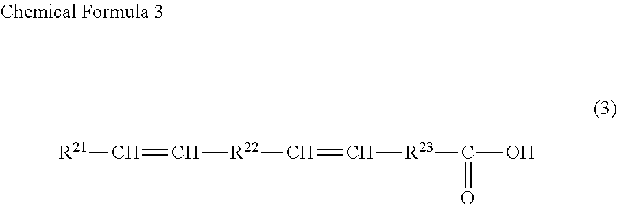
[R21]C=C[R22]C=C[R23]C(O)=O
